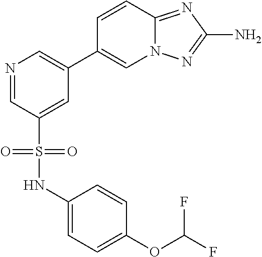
N1=CC(S(=O)(=O)NC2=CC=C(OC(F)F)C=C2)=CC(C2=CN3C(=NC(N)=N3)C=C2)=C1
